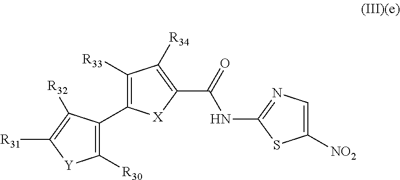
C1([R30])=C(C2=C([R33])C([R34])=C(C(NC3=NC=C([NO2])S3)=O)[X]2)C([R32])=C([R31])[Y]1
